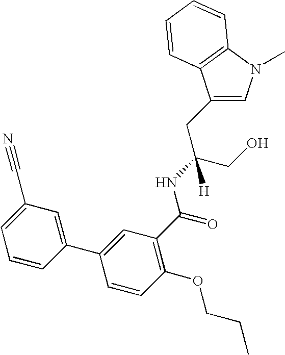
C1(CC(CO)(NC(=O)C2=C(OCCC)C=CC(C3=CC(C#N)=CC=C3)=C2)[H])=CN(C)C2=C1C=CC=C2
